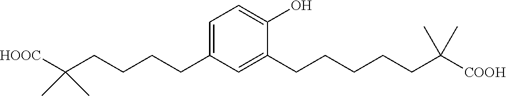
C1(CCCCC(C)(C)[HOOC])=CC=C(O)C(CCCCCC(C)(C)[COOH])=C1
